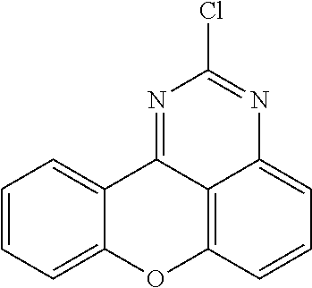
C12=CC=CC=C1OC1=C3C2=NC(Cl)=NC3=CC=C1
